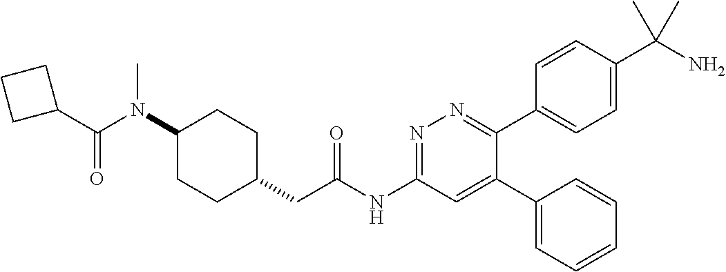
C1(N(C(=O)C2CCC2)C)CCC(CC(NC2=NN=C(C3=CC=C(C(N)(C)C)C=C3)C(C3=CC=CC=C3)=C2)=O)CC1
